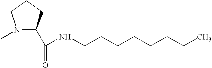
N1(C)C(C(=O)NCCCCCCCC)CCC1
